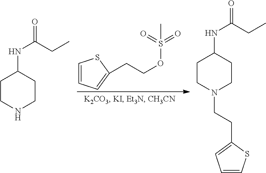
N1CCC(NC(CC)=O)CC1.C1=CC=C(CCOS(C)(=O)=O)S1.N1(CCC2=CC=CS2)CCC(NC(CC)=O)CC1
